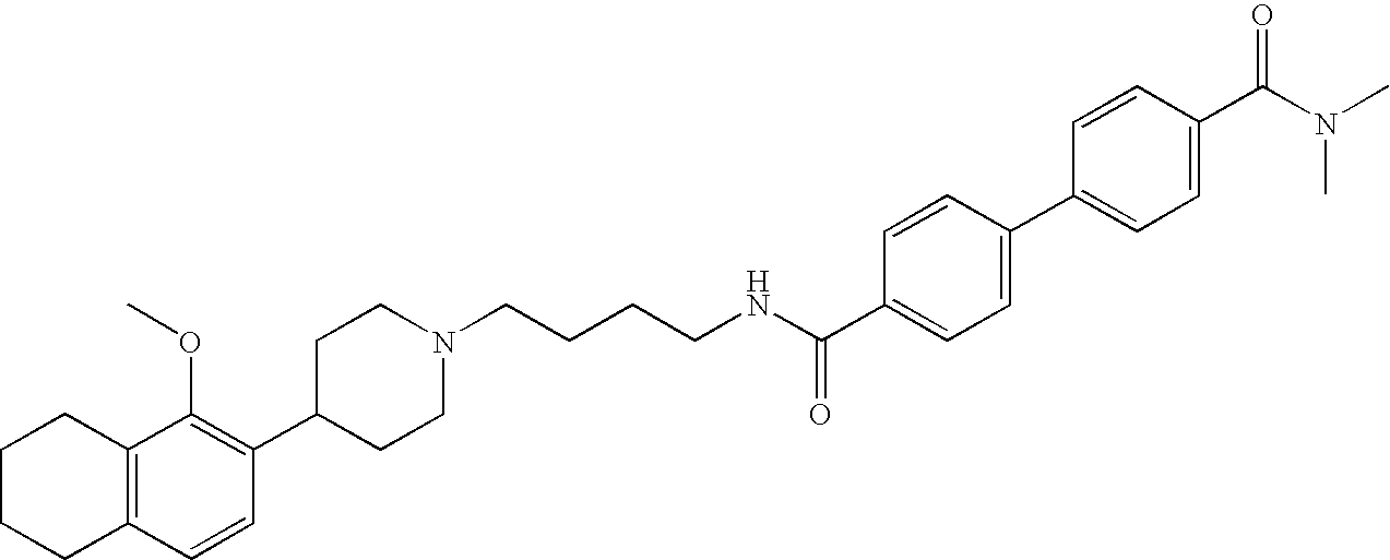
C1(C2=C(OC)C3=C(C=C2)CCCC3)CCN(CCCCNC(C2=CC=C(C3=CC=C(C(N(C)C)=O)C=C3)C=C2)=O)CC1
